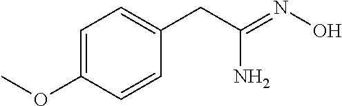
NC(=NO)CC1=CC=C(OC)C=C1
